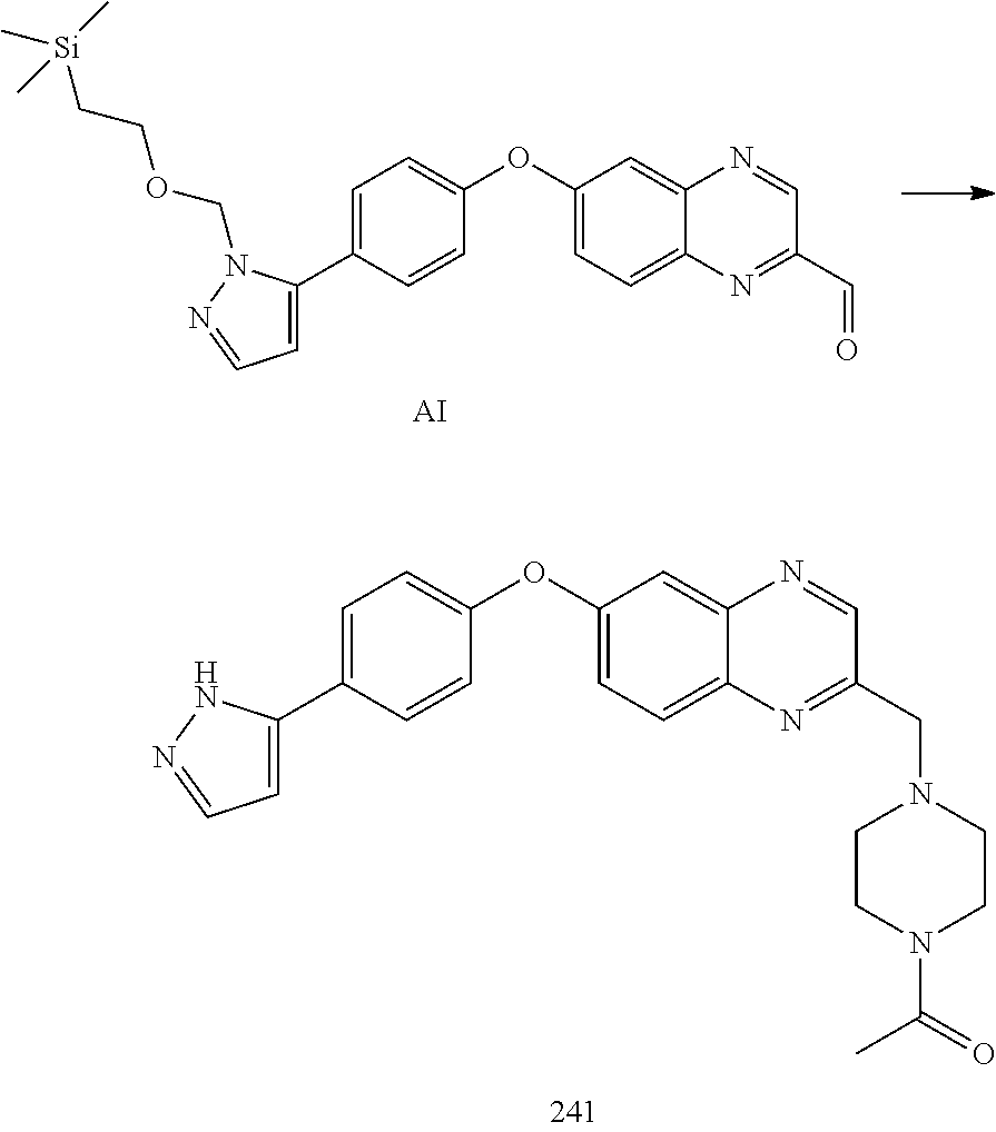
C1(OC2=CC=C(C3=CC=NN3COCC[Si](C)(C)C)C=C2)=CC=C2C(=C1)N=CC(C=O)=N2.[AI].C1(OC2=CC=C(C3=CC=NN3)C=C2)=CC=C2C(=C1)N=CC(CN1CCN(C(=O)C)CC1)=N2
